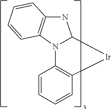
C12N(C3=C([Ir]1)C=CC=C3)C1=C(N2)C=CC=C1
